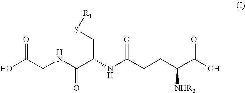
O=C(CNC(C(CS[R1])NC(=O)CCC(C(O)=O)[NHR2])=O)O
